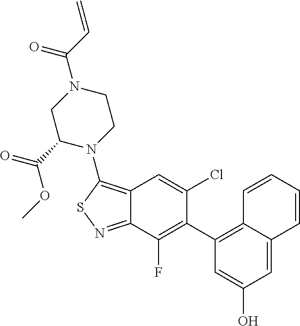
C1(C2=C(F)C3=NSC(N4CCN(C(=O)C=C)CC4C(=O)OC)=C3C=C2Cl)=C2C(=CC(O)=C1)C=CC=C2
